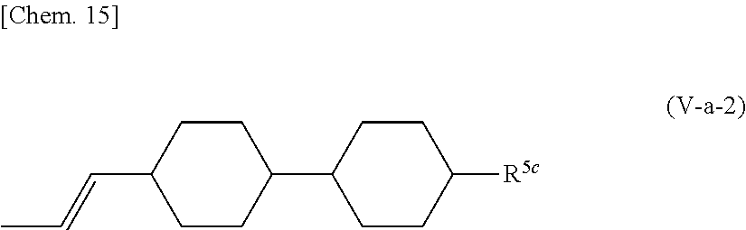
CC=CC1CCC(C2CCC([R5c])CC2)CC1
